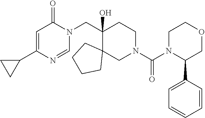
C1(C2=CC(=O)N(CC3(O)C4(CN(C(N5C(C6=CC=CC=C6)COCC5)=O)CC3)CCCC4)C=N2)CC1
